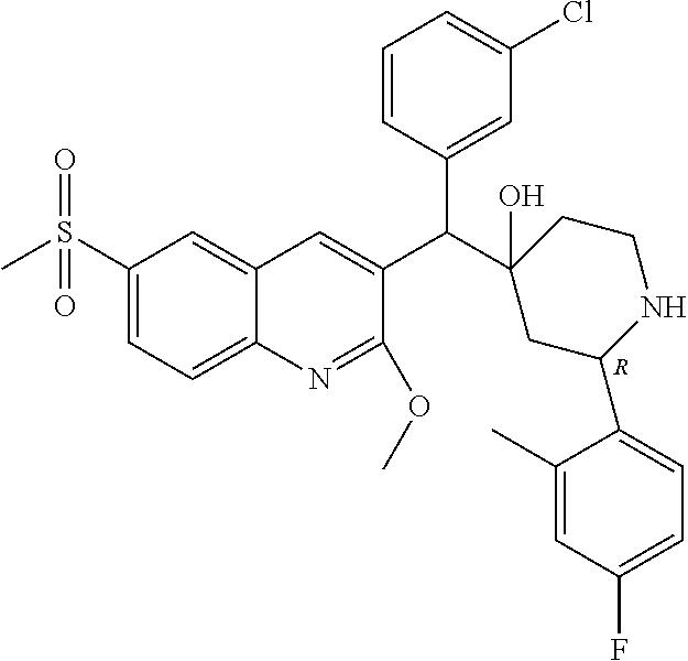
[R].C1(S(C)(=O)=O)=CC=C2C(=C1)C=C(C(C1(O)CC(C3=CC=C(F)C=C3C)NCC1)C1=CC(Cl)=CC=C1)C(OC)=N2
